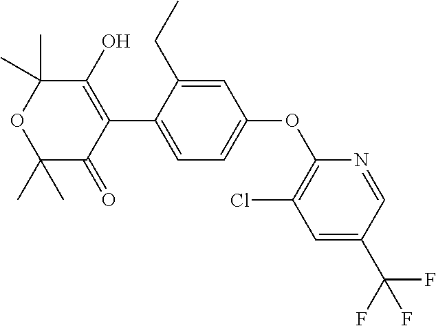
C1=C(C(F)(F)F)C=NC(OC2=CC=C(C3=C(O)C(C)(C)OC(C)(C)C3=O)C(CC)=C2)=C1Cl
